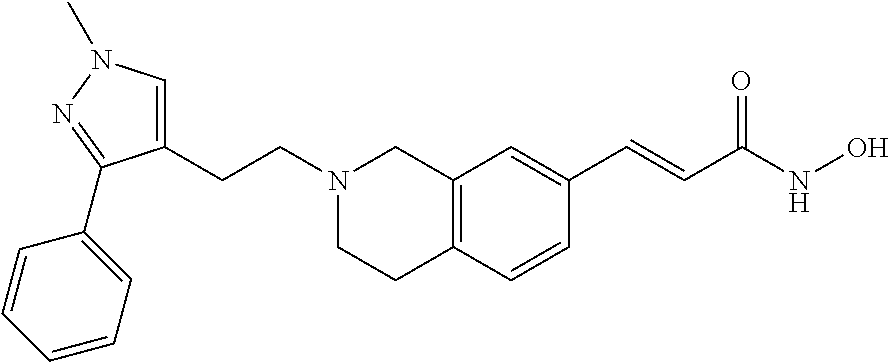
C12=C(C=CC(C=CC(NO)=O)=C1)CCN(CCC1=CN(C)N=C1C1=CC=CC=C1)C2
